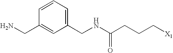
C1=CC=C(CNC(CCC[X1])=O)C=C1CN
